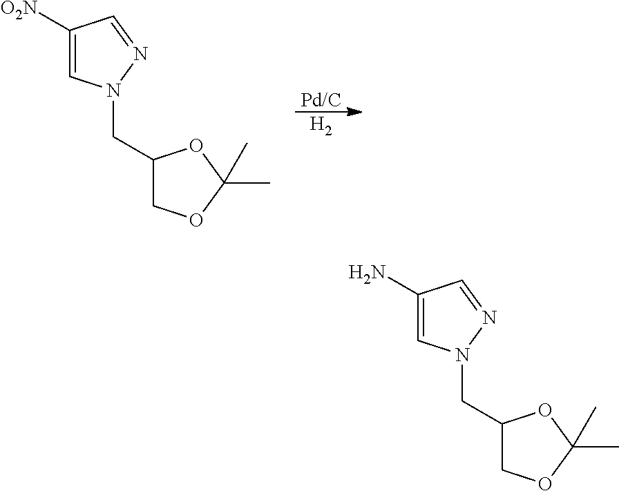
[Pd/C].[H2].C1([O2N])=CN(CC2COC(C)(C)O2)N=C1.C1(N)=CN(CC2COC(C)(C)O2)N=C1
